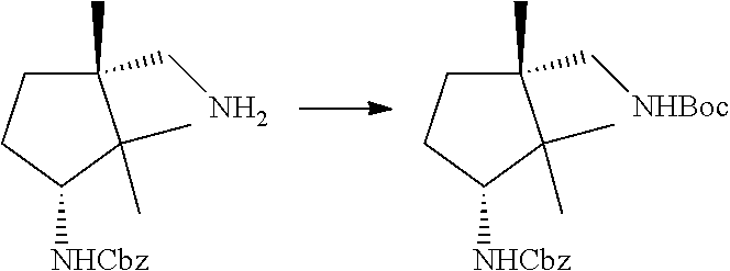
C1(C)(CN)CCC([NHCbz])C1(C)C.C1(C)(C[NHBoc])CCC([NHCbz])C1(C)C
